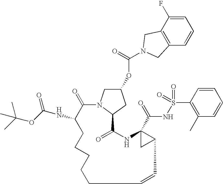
O(C1CN2C(C1)C(=O)NC1(C(=O)NS(=O)(=O)C3=C(C)C=CC=C3)CC1C=CCCCCCC(NC(OC(C)(C)C)=O)C2=O)C(=O)N1CC2=C(C=CC=C2F)C1
